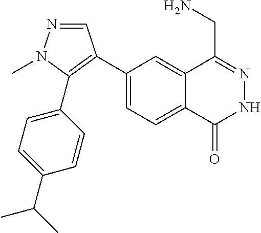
C1(C2=C(C3=CC=C(C(C)C)C=C3)N(C)N=C2)=CC=C2C(=C1)C(CN)=NNC2=O
